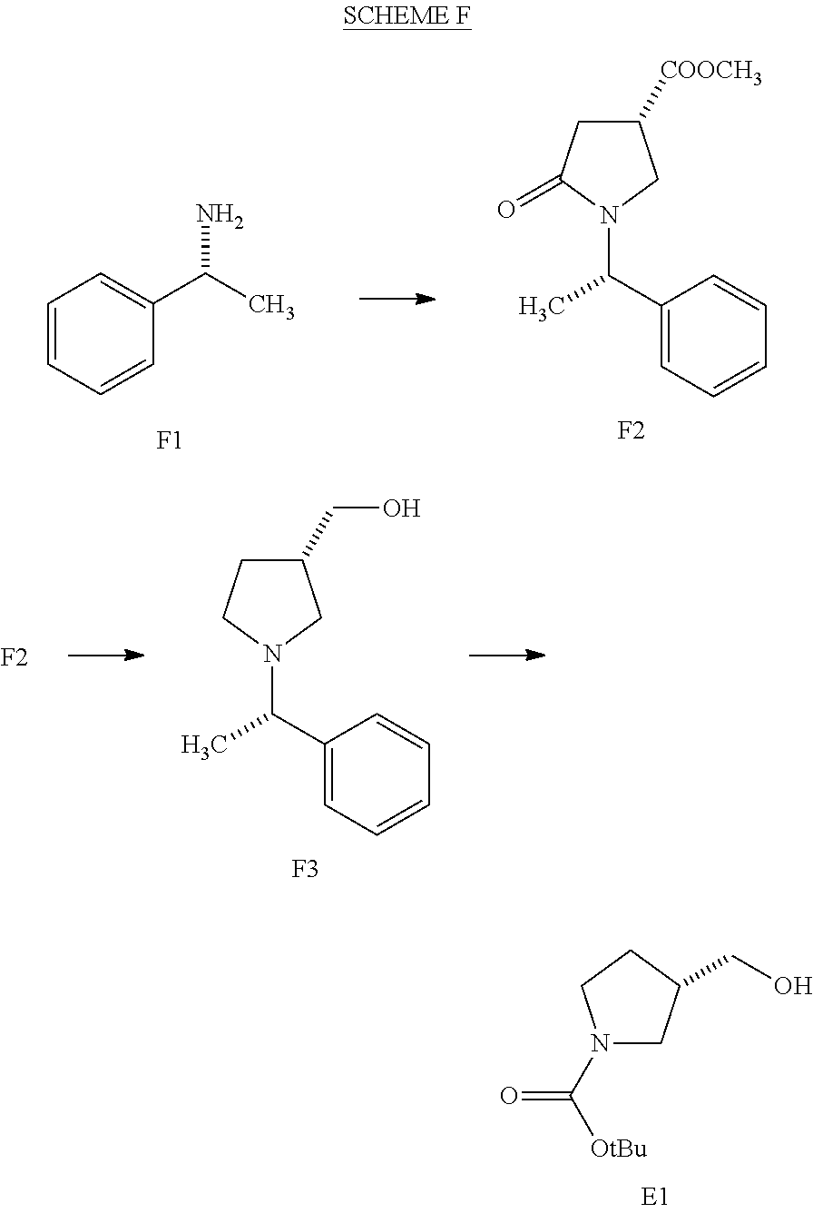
N1(C([OtBu])=O)CC(CO)CC1.C1(C(C)N2CC([COOCH3])CC2=O)=CC=CC=C1.[F2].C1=CC=CC(C(C)N)=C1.[F1].C1(C(C)N2CC(CO)CC2)=CC=CC=C1.[F3].[F2]
